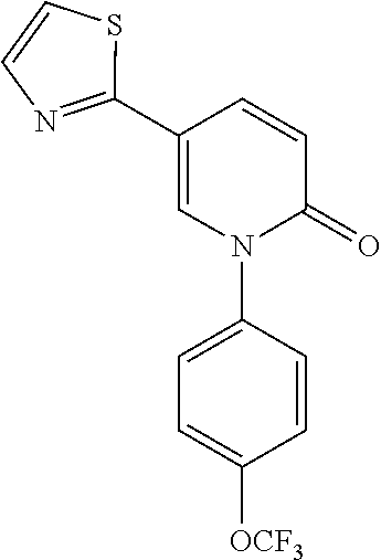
C1=CC(N2C(=O)C=CC(C3=NC=CS3)=C2)=CC=C1[OCF3]
